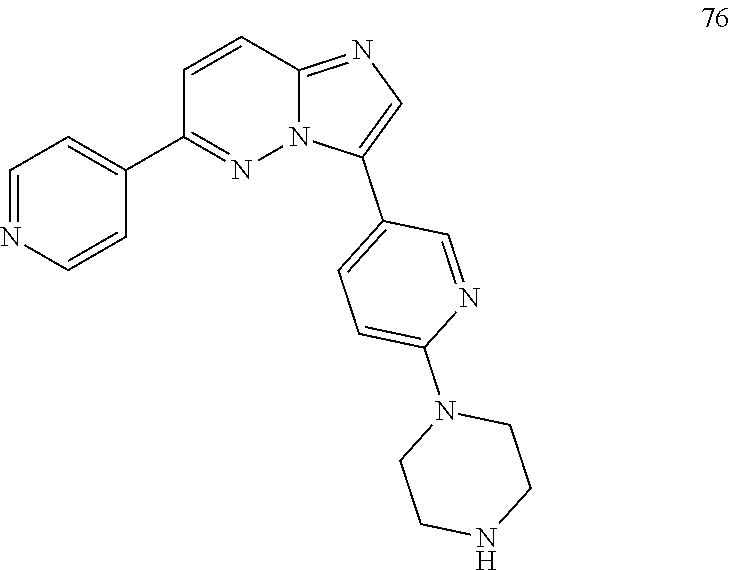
C1=NC=CC(C2=NN3C(=NC=C3C3=CC=C(N4CCNCC4)N=C3)C=C2)=C1
